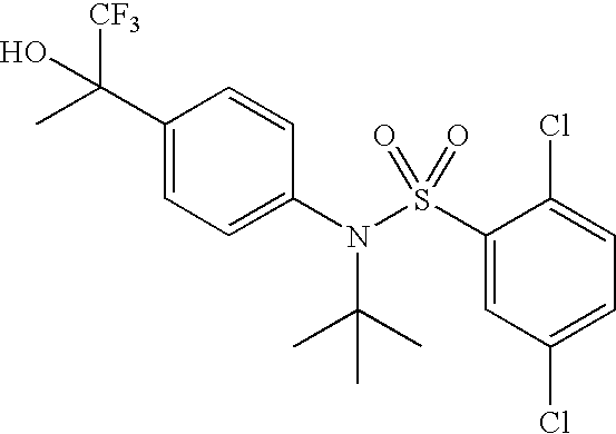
C1(C(O)([CF3])C)=CC=C(N(S(C2=CC(Cl)=CC=C2Cl)(=O)=O)C(C)(C)C)C=C1
